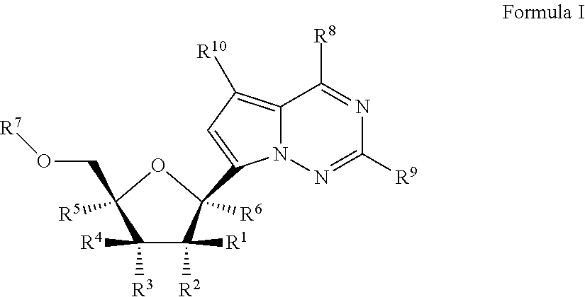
C12=C([R10])C=C(C3([R6])C([R1])([R2])C([R4])([R3])C(CO[R7])([R5])O3)N1N=C([R9])N=C2[R8]
